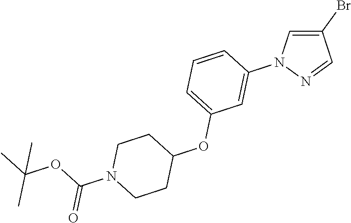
C1(Br)=CN(C2=CC(OC3CCN(C(OC(C)(C)C)=O)CC3)=CC=C2)N=C1
